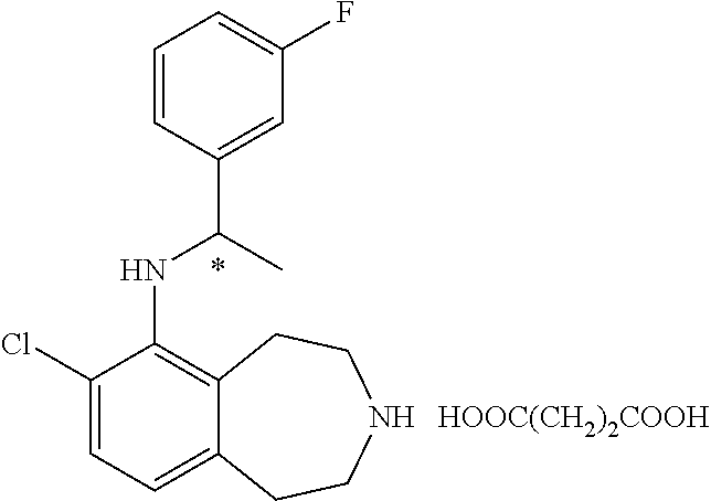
C1(Cl)=CC=C2C(=C1NC(C1=CC(F)=CC=C1)C)CCNCC2.[HOOC(CH2)2COOH]
